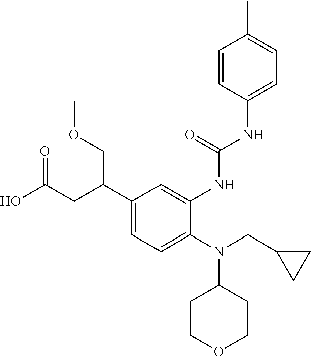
N(C1CCOCC1)(CC1CC1)C1=CC=C(C(CC(O)=O)COC)C=C1NC(NC1=CC=C(C)C=C1)=O
